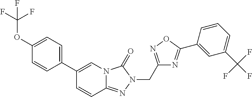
C1=CC2=NN(CC3=NOC(C4=CC(C(F)(F)F)=CC=C4)=N3)C(=O)N2C=C1C1=CC=C(OC(F)(F)F)C=C1
